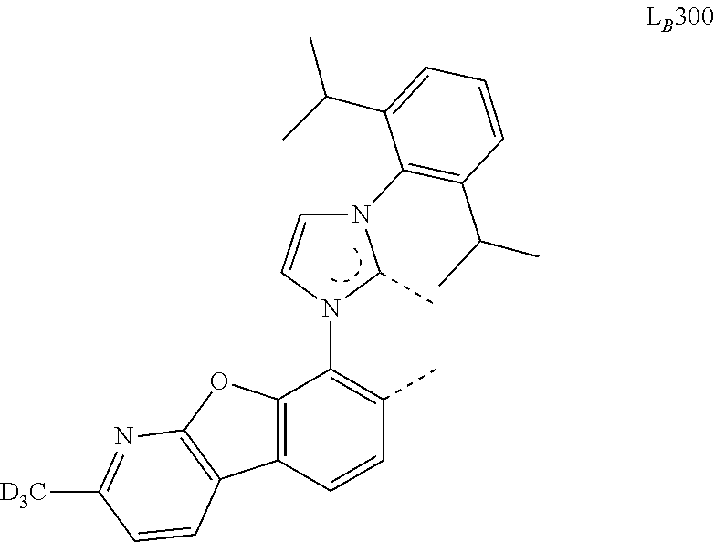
C12=C(C=CC(C)=C1N1C(C)N(C3=C(C(C)C)C=CC=C3C(C)C)C=C1)C1=C(O2)N=C([D3C])C=C1
